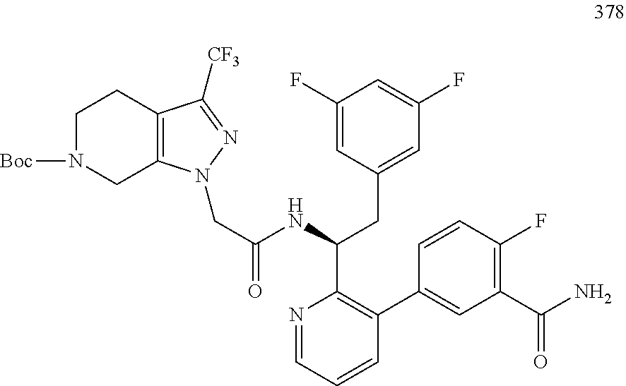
C(C(NC(CC1=CC(F)=CC(F)=C1)C1=C(C2=CC(C(=O)N)=C(F)C=C2)C=CC=N1)=O)N1C2=C(C([CF3])=N1)CCN([Boc])C2
